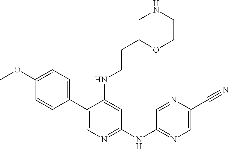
C1(C2=CC=C(OC)C=C2)=CN=C(NC2=NC=C(C#N)N=C2)C=C1NCCC1OCCNC1
